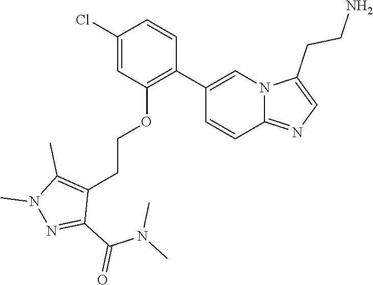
C1(C2=C(OCCC3=C(C)N(C)N=C3C(N(C)C)=O)C=C(Cl)C=C2)=CN2C(=NC=C2CCN)C=C1
